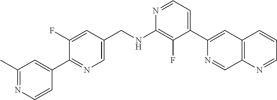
N1=CC=C(C2=CC3=C(C=N2)N=CC=C3)C(F)=C1NCC1=CN=C(C2=CC(C)=NC=C2)C(F)=C1
